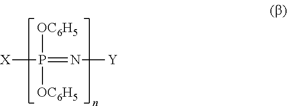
[OC6H5]P(=N[Y])([OC6H5])[X]
